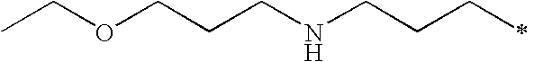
C(CCNCCCC)OCC
